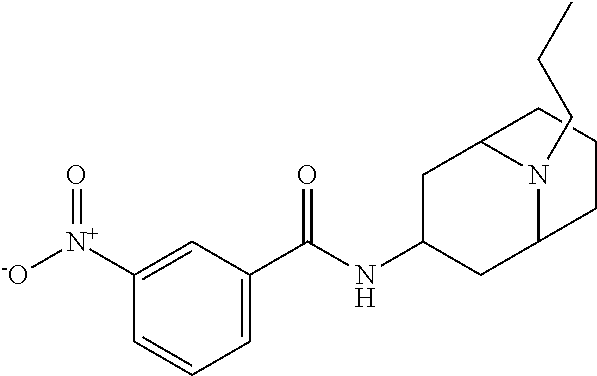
C1=C(C(NC2CC3N(CCC)C(C2)CCC3)=O)C=C([N+]([-O])=O)C=C1
